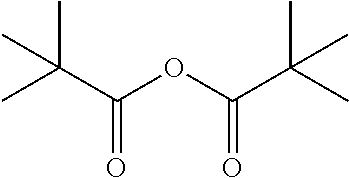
C(C(OC(C(C)(C)C)=O)=O)(C)(C)C
